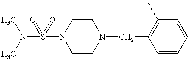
N(S(N1CCN(CC2=C(C)C=CC=C2)CC1)(=O)=O)(C)C
